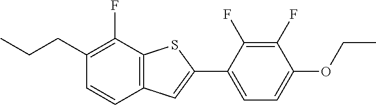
C1(CCC)=C(F)C2=C(C=C1)C=C(C1=CC=C(OCC)C(F)=C1F)S2
